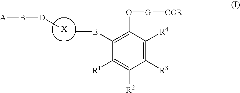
[X].[A]B[D]C.C1([R3])=C([R4])C(O[G][COR])=C([E]C)C([R1])=C1[R2]
